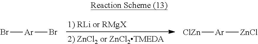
Br[Ar]Br.[ClZn][Ar][ZnCl]
